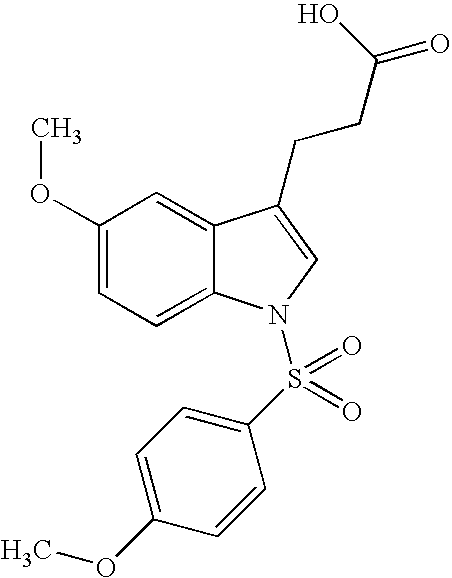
C1(OC)=CC=C2C(=C1)C(CCC(=O)O)=CN2S(C1=CC=C(OC)C=C1)(=O)=O
